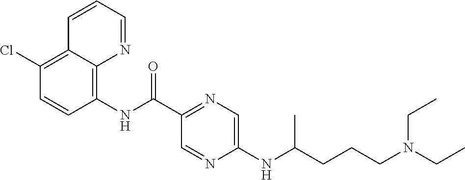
C12=C(Cl)C=CC(NC(C3=NC=C(NC(CCCN(CC)CC)C)N=C3)=O)=C1N=CC=C2
